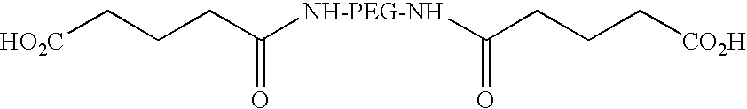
C(CCC([NH-PEG-NH]C(CCC[CO2H])=O)=O)[HO2C]
